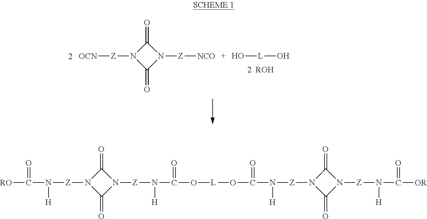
[ROH].C1(=O)N([Z][OCN])C(=O)N1[Z][NCO].O[L]O.[RO]C(N([Z]N1C(=O)N([Z]N(C(O[L]OC(N([Z]N2C(=O)N([Z]N(C([OR])=O)[H])C2=O)[H])=O)=O)[H])C1=O)[H])=O
